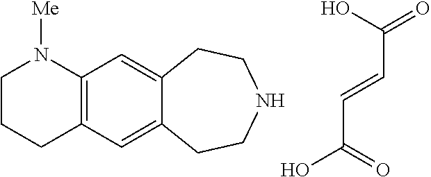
C1CCC2=C(N1[Me])C=C1C(=C2)CCNCC1.C(C=CC(O)=O)(=O)O
